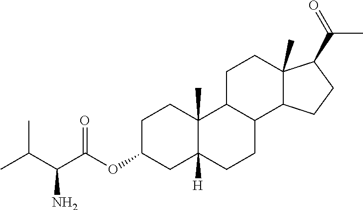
C1C(OC(C(C(C)C)N)=O)CC2([H])C(C)(C1)C1C(CC2)C2C(C)(CC1)C(C(C)=O)CC2
